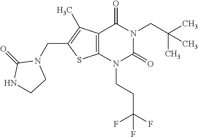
C12=C(N(CCC(F)(F)F)C(=O)N(CC(C)(C)C)C1=O)SC(CN1C(=O)NCC1)=C2C
